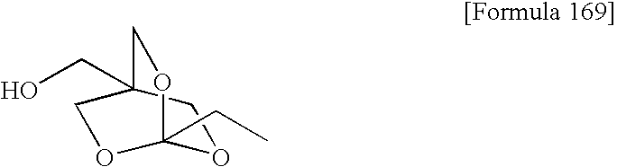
O1C2(CC)OCC(CO)(C1)CO2
